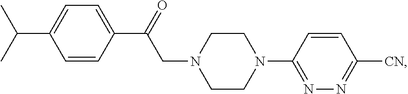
C1(C(C)C)=CC=C(C(CN2CCN(C3=NN=C([CN])C=C3)CC2)=O)C=C1
